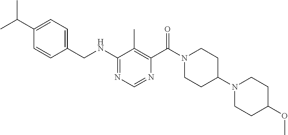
N1=C(NCC2=CC=C(C(C)C)C=C2)C(C)=C(C(=O)N2CCC(N3CCC(OC)CC3)CC2)N=C1
